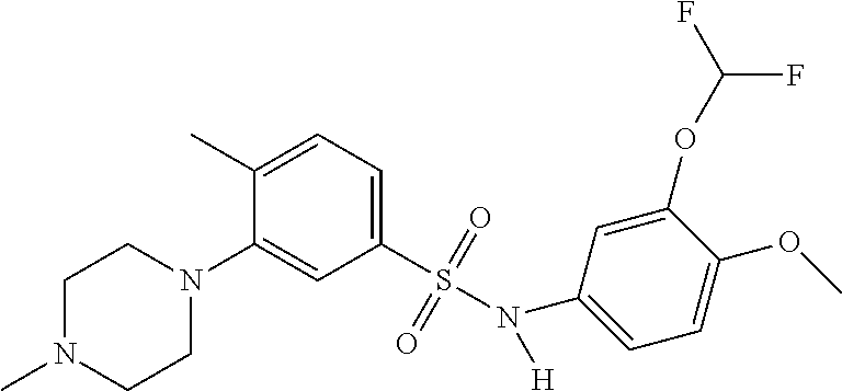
C1N(C)CCN(C2=CC(S(N([H])C3=CC=C(OC)C(OC(F)F)=C3)(=O)=O)=CC=C2C)C1
